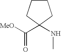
C(C1(NC)CCCC1)([MeO])=O
